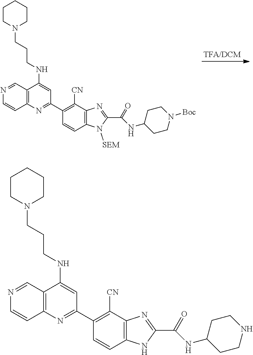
C1(C2=NC3=C(C(NCCCN4CCCCC4)=C2)C=NC=C3)=C([CN])C2=C(C=C1)N([SEM])C(C(=O)NC1CCN([Boc])CC1)=N2.C1(C2=NC3=C(C(NCCCN4CCCCC4)=C2)C=NC=C3)=C([CN])C2=C(C=C1)NC(C(=O)NC1CCNCC1)=N2
